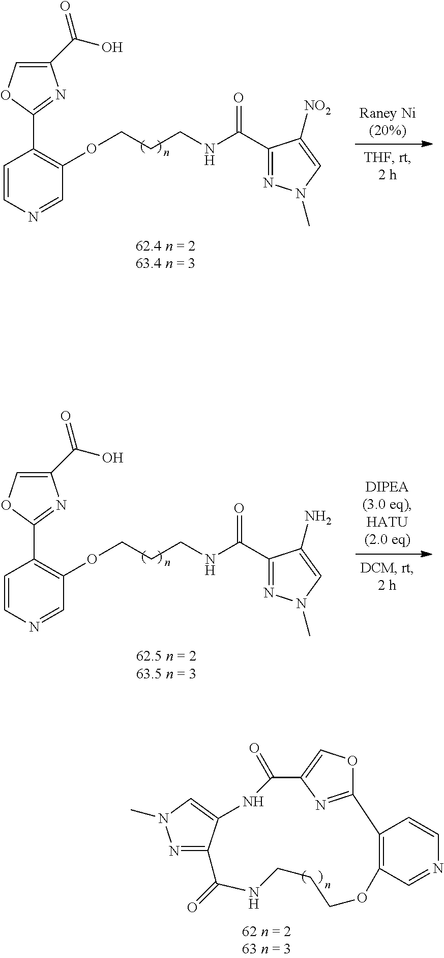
C1(C(O)=O)=COC(C2=C(OCCCNC(C3=NN(C)C=C3[NO2])=O)C=NC=C2)=N1.C1(C(O)=O)=COC(C2=C(OCCCNC(C3=NN(C)C=C3N)=O)C=NC=C2)=N1.N1=C2C(=CN1C)NC(=O)C1=COC(=N1)C1=C(OCCCNC2=O)C=NC=C1
